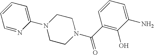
C1=NC(N2CCN(C(C3=C(O)C(N)=CC=C3)=O)CC2)=CC=C1
